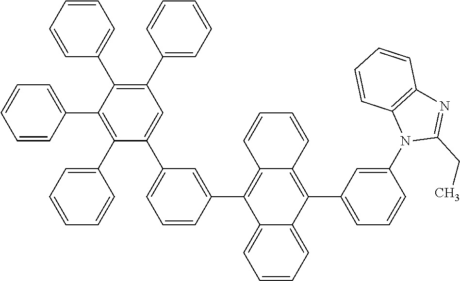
C1(C2=CC=CC=C2)=C(C2=CC=CC=C2)C(C2=CC=CC=C2)=C(C2=CC=CC=C2)C=C1C1=CC=CC(C2=C3C(=C(C4=CC=CC(N5C(CC)=NC6=C5C=CC=C6)=C4)C4=CC=CC=C24)C=CC=C3)=C1
